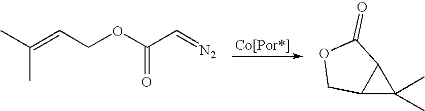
CC(=CCOC(C=[N2])=O)C.C12C(C)(C)C1C(=O)OC2
